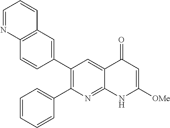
C12=C(C=C(C3=C(C4=CC=CC=C4)N=C4C(=C3)C(=O)C=C([OMe])N4)C=C1)C=CC=N2
